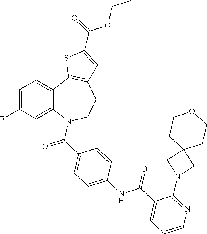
C1=C(F)C=C2C(=C1)C1=C(CCN2C(C2=CC=C(NC(C3=CC=CN=C3N3CC4(C3)CCOCC4)=O)C=C2)=O)C=C(C(=O)OCC)S1
